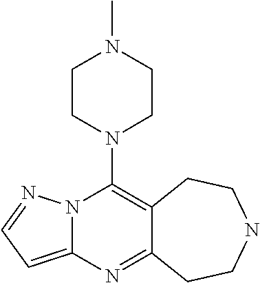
N12C(=CC=N1)N=C1C(=C2N2CCN(C)CC2)CCNCC1
